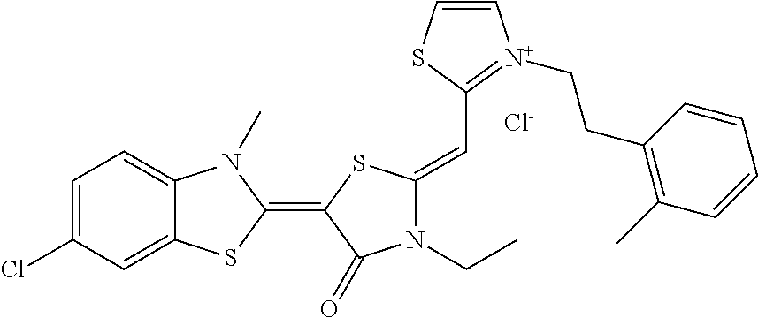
[Cl-].C1=C(Cl)C=C2C(=C1)N(C)C(=C1C(=O)N(CC)C(=CC3=[N+](CCC4=C(C)C=CC=C4)C=CS3)S1)S2
